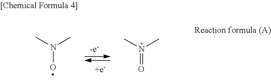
CN(C)O.N(=O)(C)C
